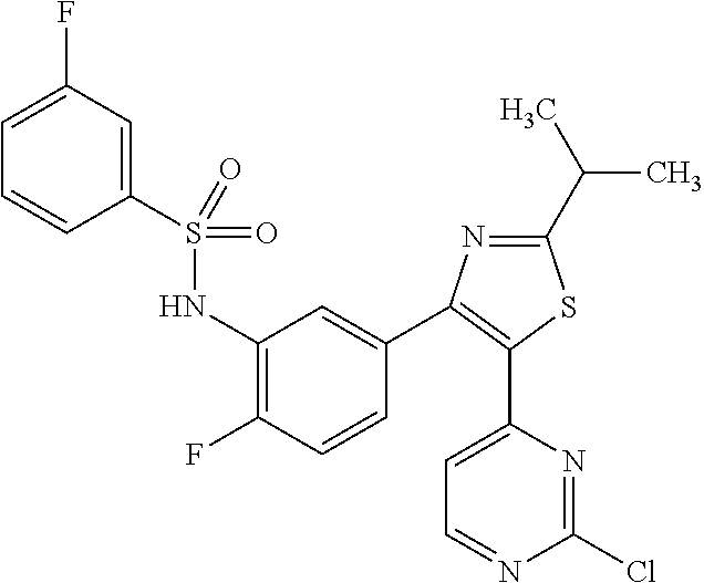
C1(S(NC2=C(F)C=CC(C3=C(C4=CC=NC(Cl)=N4)SC(C(C)C)=N3)=C2)(=O)=O)=CC(F)=CC=C1
